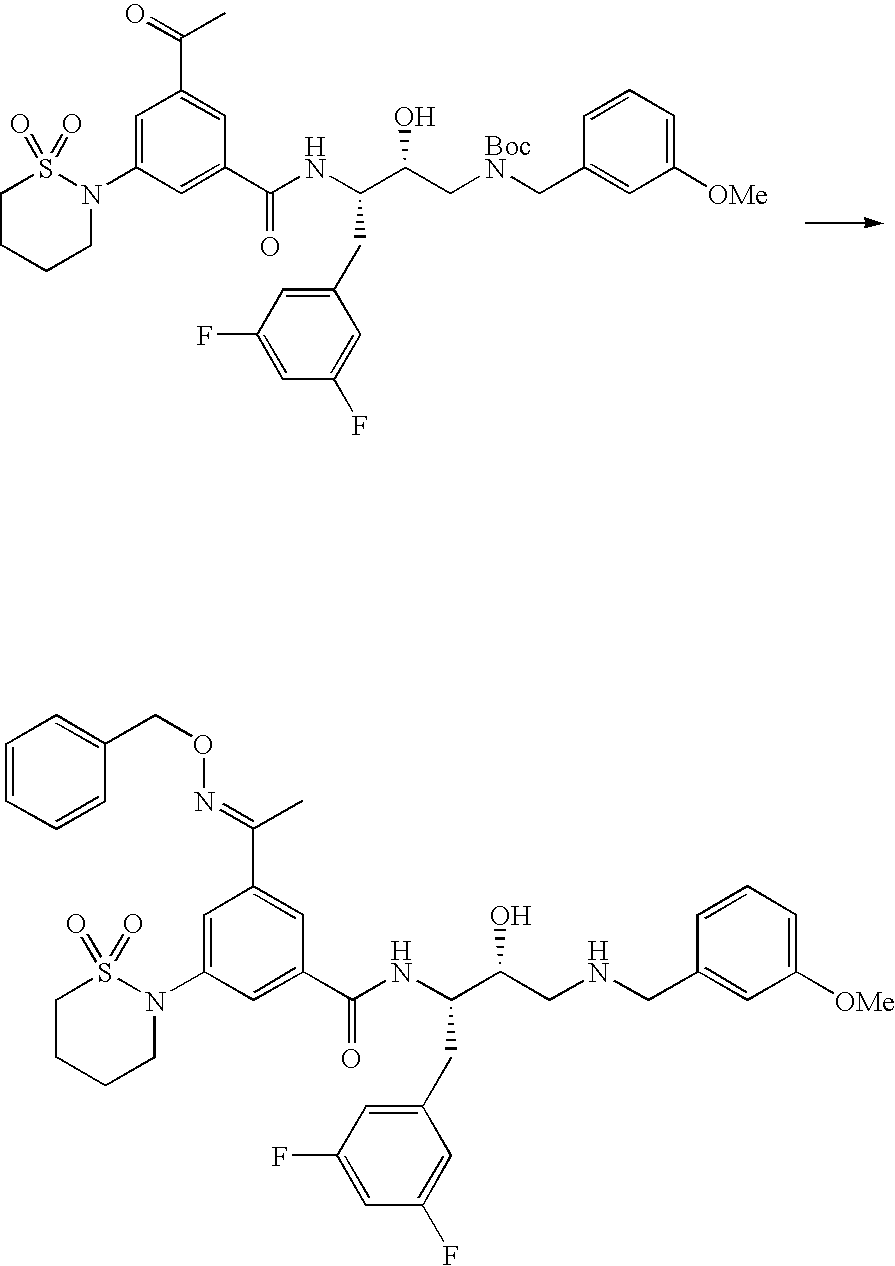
C1CCCN(C2=CC(C(=O)C)=CC(C(=O)NC(C(C[BocN]CC3=CC([OMe])=CC=C3)O)CC3=CC(F)=CC(F)=C3)=C2)S1(=O)=O.C1=CC=CC(CON=C(C)C2=CC(C(NC(C(CNCC3=CC([OMe])=CC=C3)O)CC3=CC(F)=CC(F)=C3)=O)=CC(N3S(=O)(=O)CCCC3)=C2)=C1
